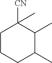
C1CCC(C)C(C)C1([CN])C
